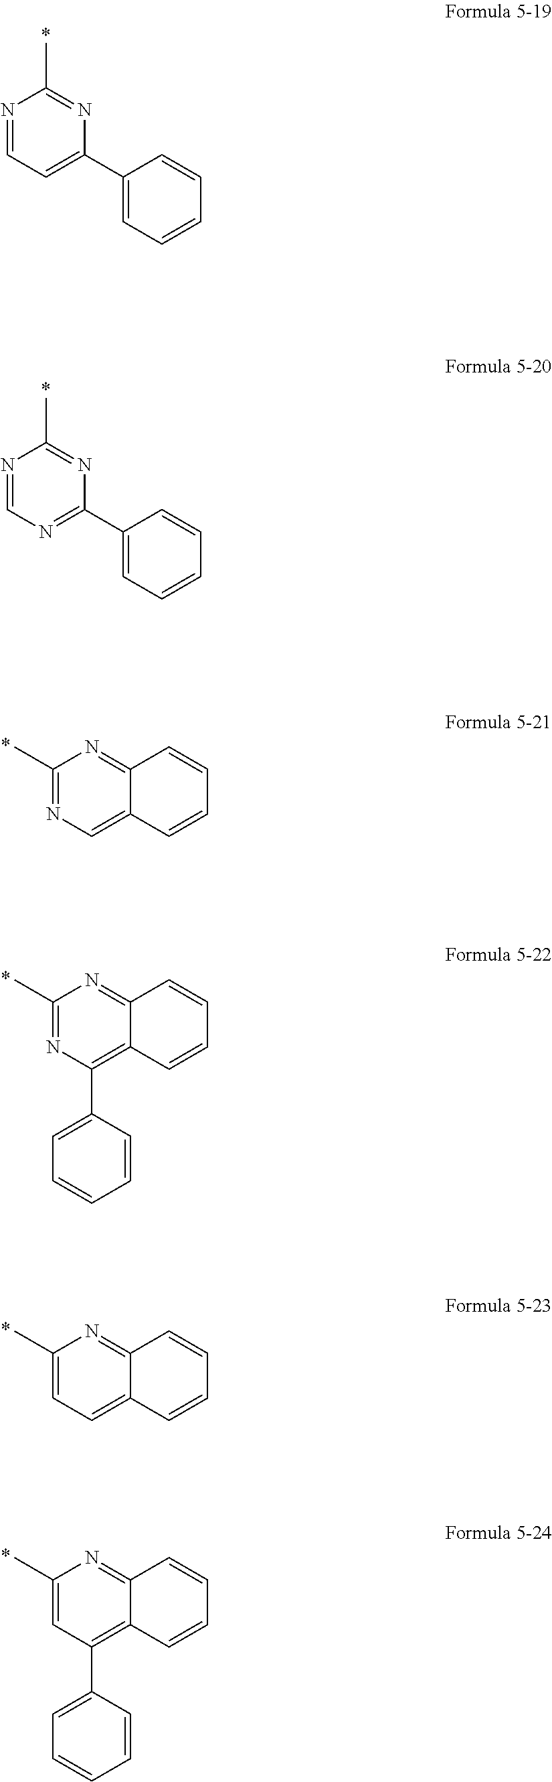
N1=CC=C(C2=CC=CC=C2)N=C1C.N1=CN=C(C2=CC=CC=C2)N=C1C.C1(C)=NC=C2C(=N1)C=CC=C2.C1(C)=NC(C2=CC=CC=C2)=C2C(=N1)C=CC=C2.C1(C)=CC=C2C(=N1)C=CC=C2.C1(C)=CC(C2=CC=CC=C2)=C2C(=N1)C=CC=C2
